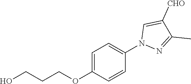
C1=C(OCCCO)C=CC(N2N=C(C)C([CHO])=C2)=C1
